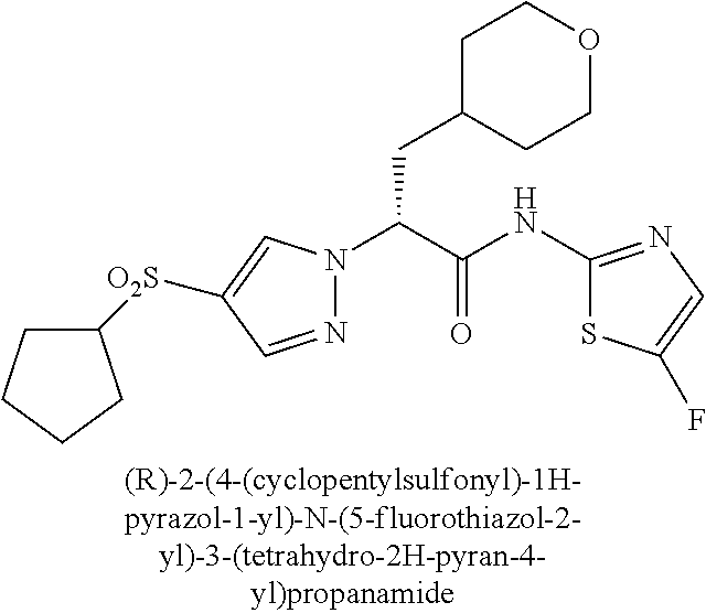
C(C(N1N=CC([O2S]C2CCCC2)=C1)C(NC1=NC=C(F)S1)=O)C1CCOCC1
